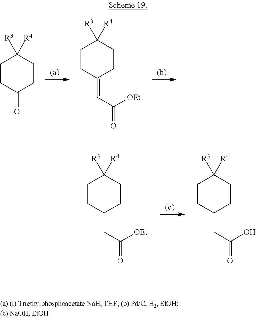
C1CC(=O)CCC1([R3])[R4].C1CC(=CC([OEt])=O)CCC1([R3])[R4].C1CC(CC([OEt])=O)CCC1([R3])[R4].C1CC(CC(O)=O)CCC1([R3])[R4]
